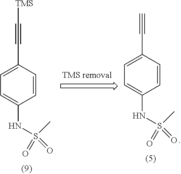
C1=CC(C#C[TMS])=CC=C1NS(C)(=O)=O.C1=CC(C#C)=CC=C1NS(C)(=O)=O
